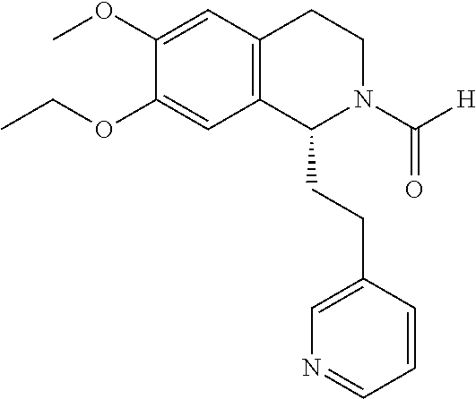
C(OC1=CC2=C(C=C1OC)CCN(C([H])=O)C2CCC1=CN=CC=C1)C
